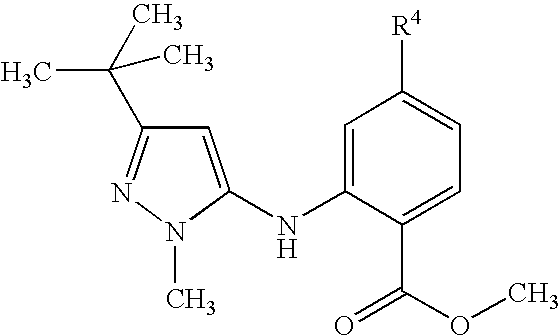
CN1C(NC2=CC([R4])=CC=C2C(OC)=O)=CC(C(C)(C)C)=N1
